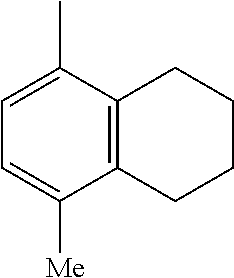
C12=C(C(C)=CC=C1[Me])CCCC2
